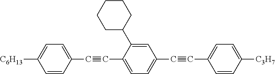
C1=CC(C#CC2=CC=C(C#CC3=CC=C([C3H7])C=C3)C=C2C2CCCCC2)=CC=C1[C6H13]
